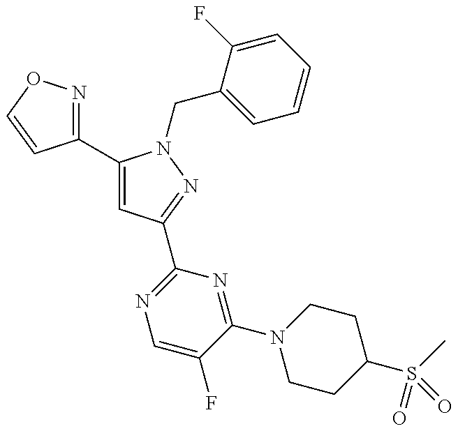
C1(C2=CC(C3=NC=C(F)C(N4CCC(S(C)(=O)=O)CC4)=N3)=NN2CC2=CC=CC=C2F)=NOC=C1
